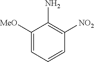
C1([MeO])=CC=CC([NO2])=C1N
